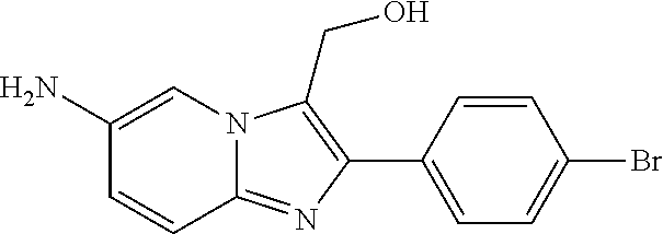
C1(N)=CN2C(=NC(C3=CC=C(Br)C=C3)=C2CO)C=C1
